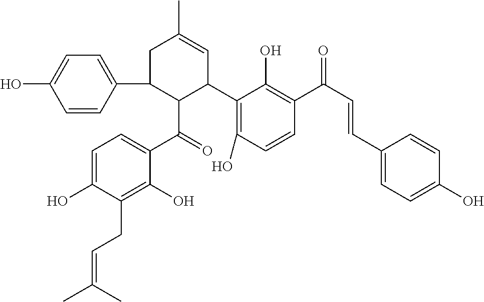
C1(C2C=C(C)CC(C3=CC=C(O)C=C3)C2C(=O)C2=CC=C(O)C(CC=C(C)C)=C2O)=C(O)C=CC(C(C=CC2=CC=C(O)C=C2)=O)=C1O
